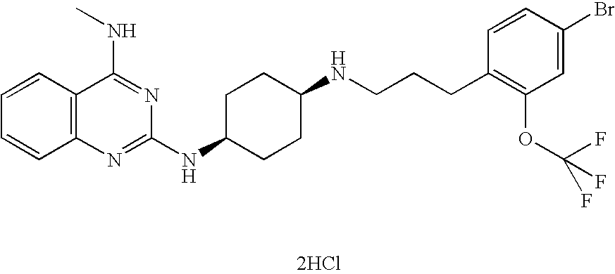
[2HCl].C1=CC2=C(C=C1)N=C(NC1CCC(NCCCC3=C(OC(F)(F)F)C=C(Br)C=C3)CC1)N=C2NC
